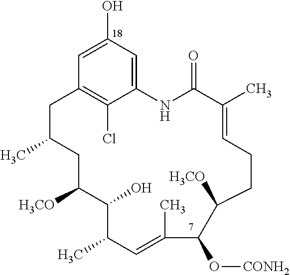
C12=CC(O)=CC(=C1Cl)CC(C)CC([H3CO])C(O)C(C)C=C(C)C(O[CONH2])C([H3CO])CCC=C(C)C(=O)N2
